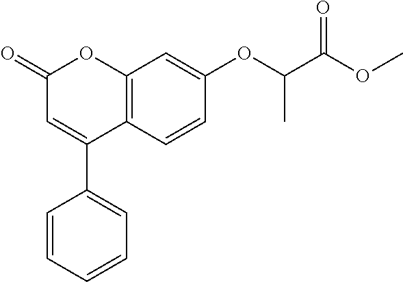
C12=C(C=CC(OC(C(OC)=O)C)=C1)C(C1=CC=CC=C1)=CC(=O)O2
